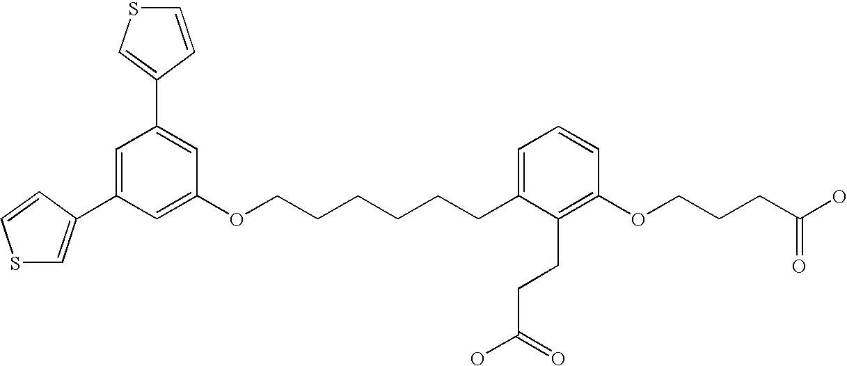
C(CCCCCC1=CC=CC(OCCCC(O)=O)=C1CCC(O)=O)OC1=CC(C2=CSC=C2)=CC(C2=CSC=C2)=C1
